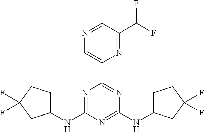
C1(NC2=NC(C3=CN=CC(C(F)F)=N3)=NC(NC3CCC(F)(F)C3)=N2)CCC(F)(F)C1
